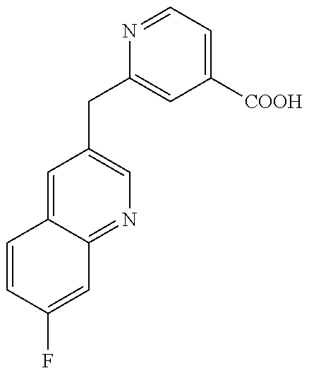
C1=CC(F)=CC2=NC=C(CC3=CC([COOH])=CC=N3)C=C12
